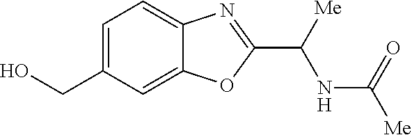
C1=C(CO)C=C2C(=C1)N=C(C([Me])NC([Me])=O)O2
